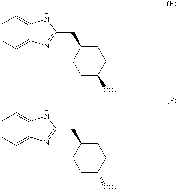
C1=CC=C2C(=C1)NC(CC1CCC([CO2H])CC1)=N2.C1=CC=C2C(=C1)NC(CC1CCC([CO2H])CC1)=N2
